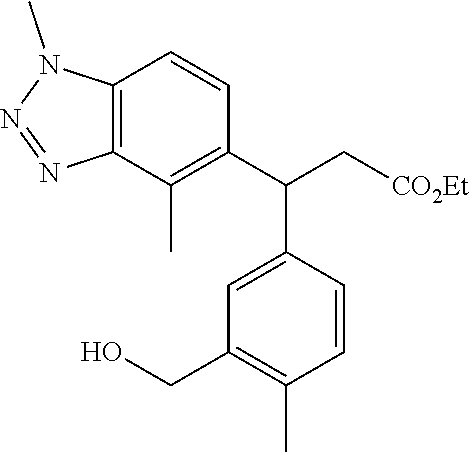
C1=CC2=C(C(C)=C1C(C[CO2Et])C1=CC(CO)=C(C)C=C1)N=NN2C
